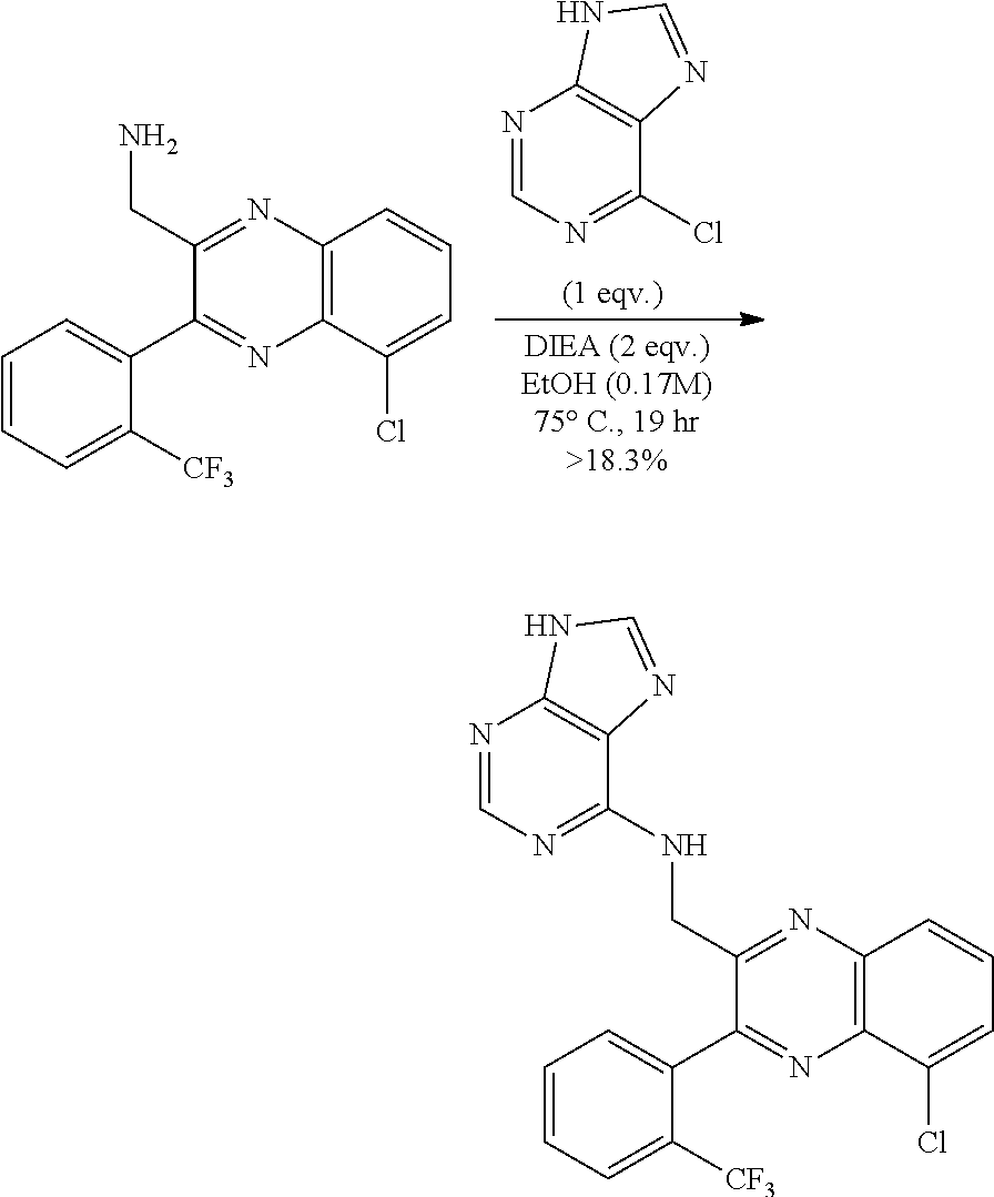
ClC1=NC=NC2=C1N=CN2.C1(CN)=NC2=C(N=C1C1=CC=CC=C1[CF3])C(Cl)=CC=C2.C1(CNC2=NC=NC3=C2N=CN3)=NC2=C(N=C1C1=CC=CC=C1[CF3])C(Cl)=CC=C2
